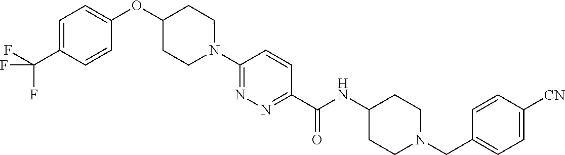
N(C(C1=NN=C(N2CCC(OC3=CC=C(C(F)(F)F)C=C3)CC2)C=C1)=O)C1CCN(CC2=CC=C([CN])C=C2)CC1
